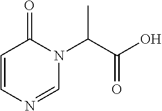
C1=CN=CN(C(C(O)=O)C)C1=O
